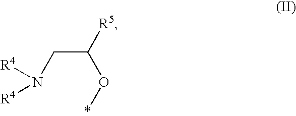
C(C(O*)[R5])N([R4])[R4]
